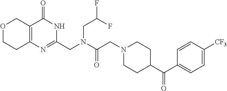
O1CCC2=C(C1)C(=O)NC(CN(CC(F)F)C(CN1CCC(C(C3=CC=C([CF3])C=C3)=O)CC1)=O)=N2
